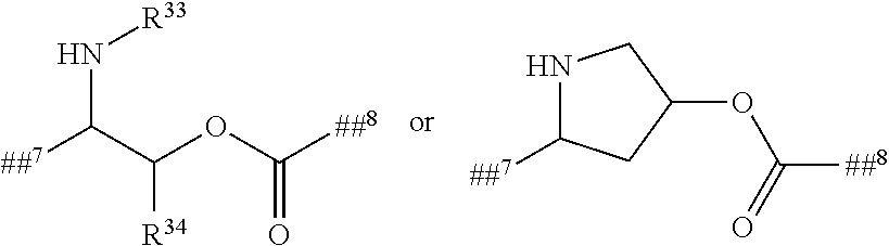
[##7]C(C(OC([##8])=O)[R34])N[R33].N1C([##7])CC(OC([##8])=O)C1
